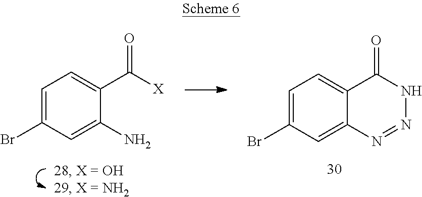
[X]C(C1=CC=C(Br)C=C1N)=O.N1C(=O)C2=CC=C(Br)C=C2N=N1
